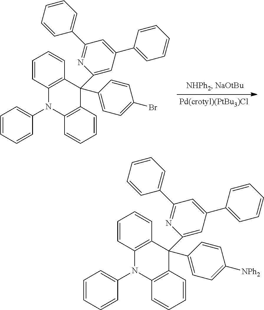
C1=CC2=C(C=C1)C(C1=CC=C(Br)C=C1)(C1=CC(C3=CC=CC=C3)=CC(C3=CC=CC=C3)=N1)C1=C(N2C2=CC=CC=C2)C=CC=C1.C1=CC2=C(C=C1)C(C1=CC=C([NPh2])C=C1)(C1=CC(C3=CC=CC=C3)=CC(C3=CC=CC=C3)=N1)C1=C(N2C2=CC=CC=C2)C=CC=C1
